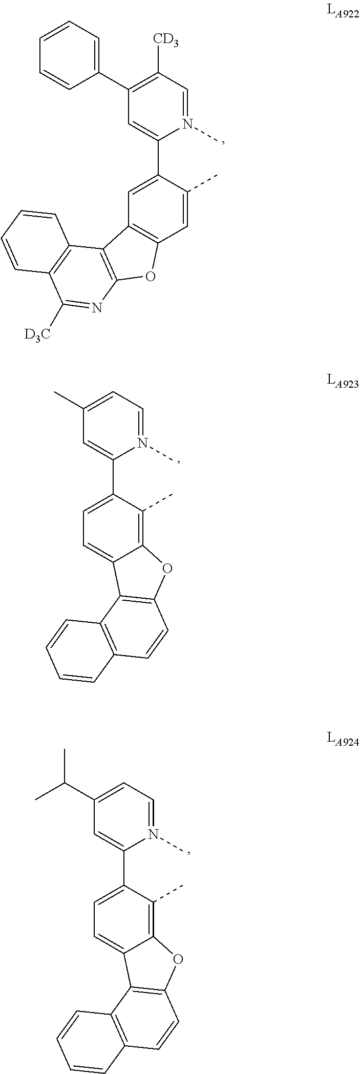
C1(C2=C([CD3])C=N(C)C(C3=CC4=C(C=C3C)OC3=C4C4=C(C([D3C])=N3)C=CC=C4)=C2)=CC=CC=C1.CC1=CC=N(C)C(C2=CC=C3C(=C2C)OC2=C3C3=C(C=C2)C=CC=C3)=C1.C(C1=CC=N(C)C(C2=CC=C3C(=C2C)OC2=C3C3=C(C=C2)C=CC=C3)=C1)(C)C
